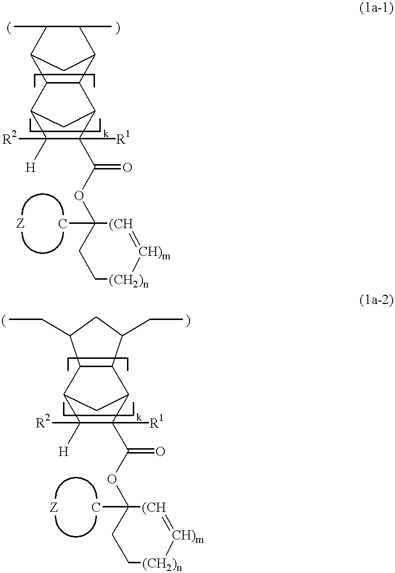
C1(C)C(C)C2CC1C1C2C2C([H])([R2])C(C(OC3(C)CC[(CH2)n][CH)m]=[(CH]3)=O)([R1])C1C2.C12C(C3C([H])([R2])C(C(OC4(C)CC[(CH2)n][CH)m]=[(CH]4)=O)([R1])C1C3)C(CC)CC2CC
